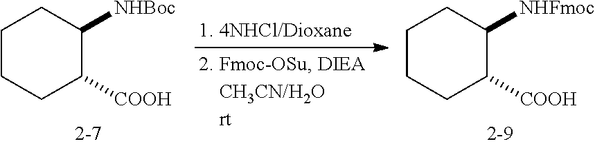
C1CCC([COOH])C([NHBoc])C1.C1CCC([COOH])C([NHFmoc])C1
